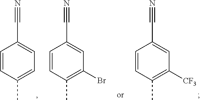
C1=CC(C)=C([CF3])C=C1C#N.C1=CC(C)=CC=C1C#N.C1=CC(C)=C(Br)C=C1C#N
